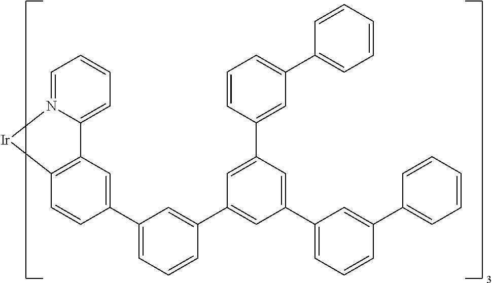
C12=CC=CC=N1[Ir]C1=C2C=C(C2=CC=CC(C3=CC(C4=CC=CC(C5=CC=CC=C5)=C4)=CC(C4=CC(C5=CC=CC=C5)=CC=C4)=C3)=C2)C=C1
